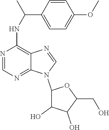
C1=CC(C(NC2=C3C(=NC=N2)N(C2C(O)C(O)C(CO)O2)C=N3)C)=CC=C1OC
